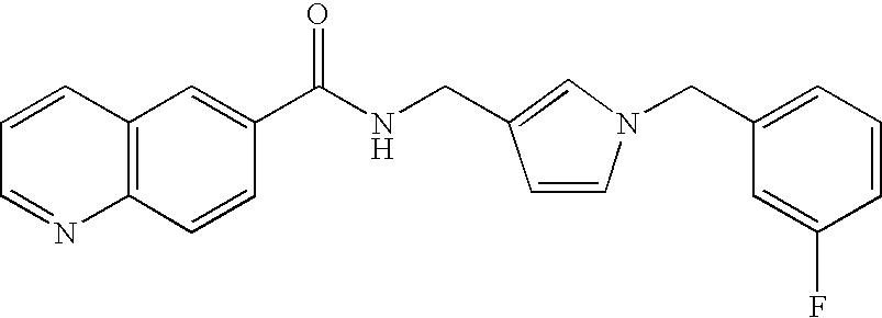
C1=CC=NC2=C1C=C(C(NCC1=CN(CC3=CC=CC(F)=C3)C=C1)=O)C=C2
